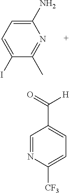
C1=NC([CF3])=CC=C1C(=O)[H].C1(N)=CC=C(I)C(C)=N1
